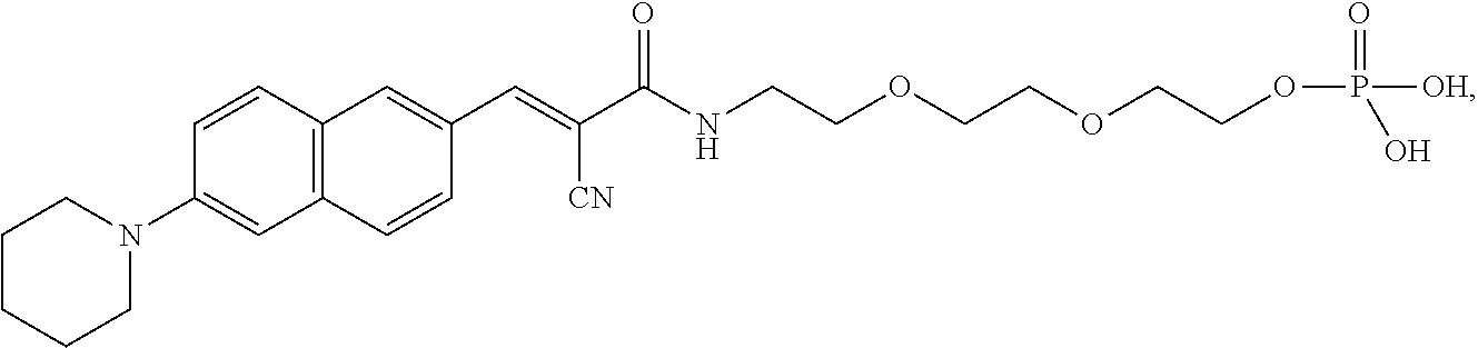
C12=C(C=CC(N3CCCCC3)=C1)C=C(C=C(C(NCCOCCOCCOP(=O)([OH])O)=O)[CN])C=C2
